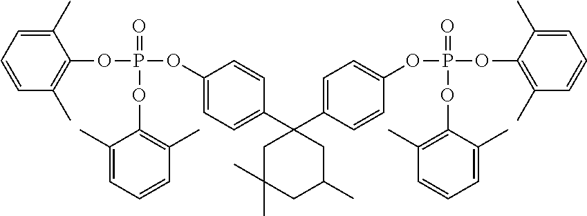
C1=CC=C(C)C(OP(OC2=CC=C(C3(C4=CC=C(OP(OC5=C(C)C=CC=C5C)(=O)OC5=C(C)C=CC=C5C)C=C4)CC(C)(C)CC(C)C3)C=C2)(=O)OC2=C(C)C=CC=C2C)=C1C
